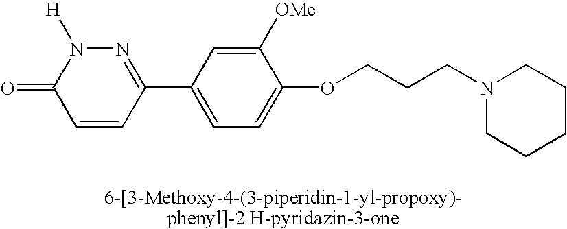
C1([OMe])=CC(C2=NN([H])C(=O)C=C2)=CC=C1OCCCN1CCCCC1
